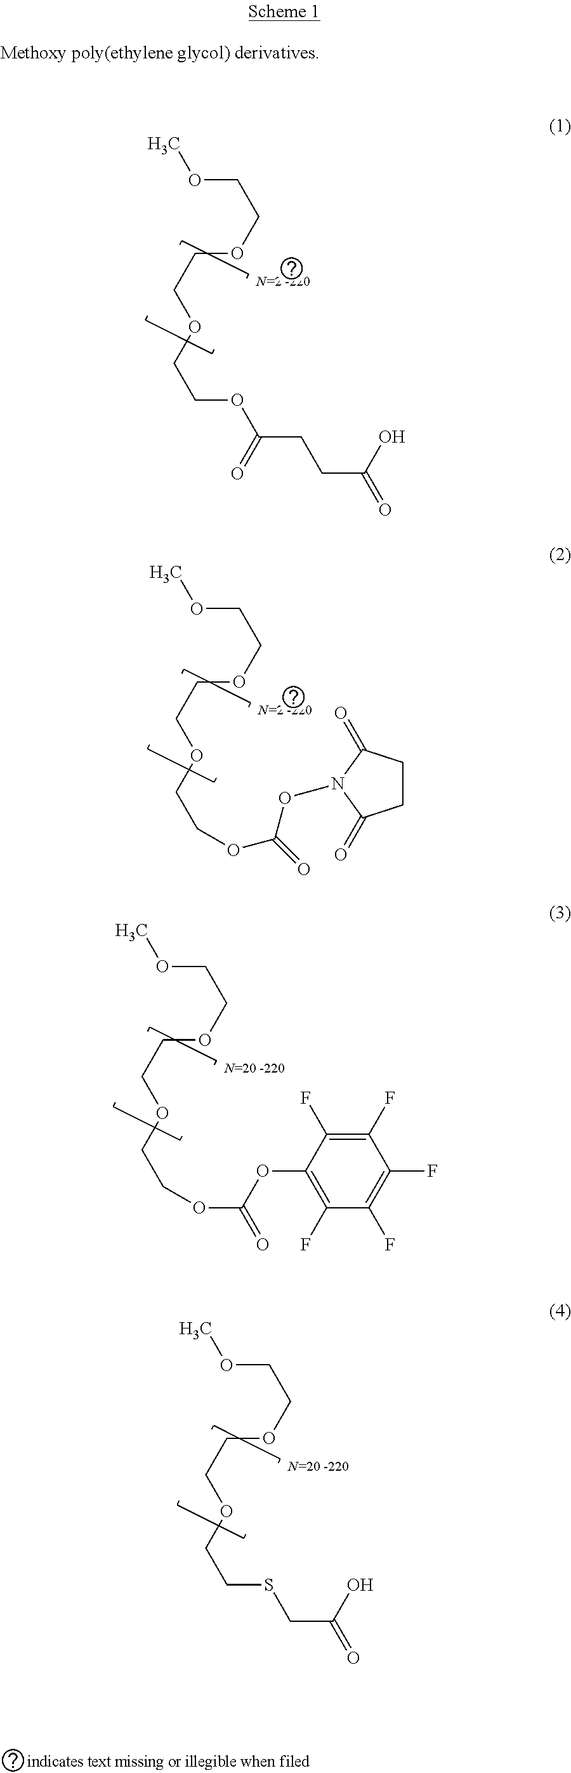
COCCOCCOCCOC(=O)ON1C(=O)CCC1=O.COCCOCCOCCOC(=O)OC1=C(F)C(F)=C(F)C(F)=C1F.COCCOCCOCCSCC(=O)O.COCCOCCOCCOC(CCC(=O)O)=O
